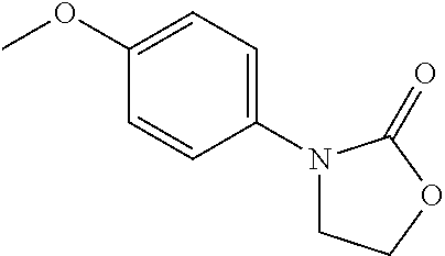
C1=C(OC)C=CC(N2CCOC2=O)=C1
